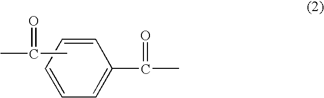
C1=CC=CC(C(C)=O)=C1.CC(C)=O
